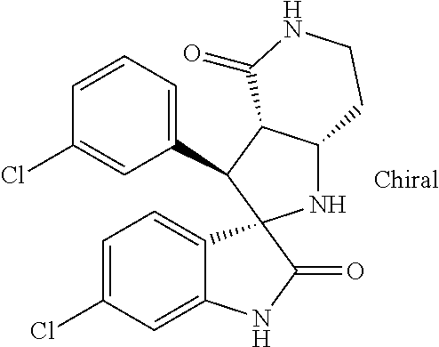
C1(C2C3C(NC24C2=CC=C(Cl)C=C2NC4=O)CCNC3=O)=CC=CC(Cl)=C1
